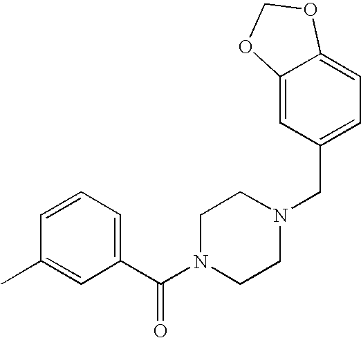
C1=CC=C(C(N2CCN(CC3=CC=C4C(=C3)OCO4)CC2)=O)C=C1C
